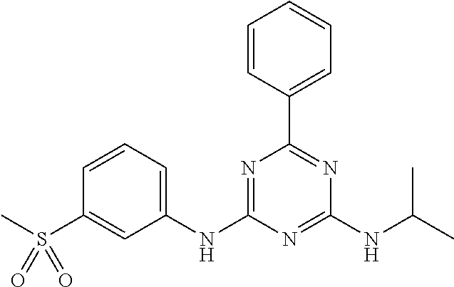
C1(NC2=NC(C3=CC=CC=C3)=NC(NC(C)C)=N2)=CC=CC(S(C)(=O)=O)=C1
